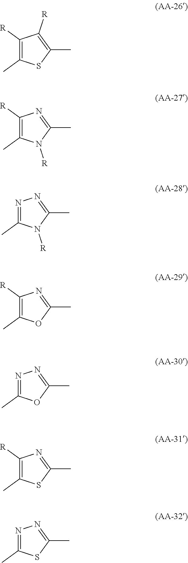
C1([R])=C(C)SC(C)=C1[R].C1([R])=C(C)N([R])C(C)=N1.N1=C(C)N([R])C(C)=N1.C1([R])=C(C)OC(C)=N1.N1=C(C)OC(C)=N1.C1([R])=C(C)SC(C)=N1.N1=C(C)SC(C)=N1
